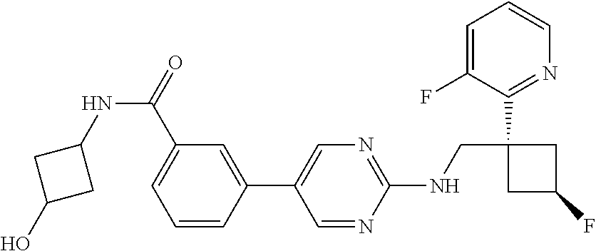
C1=NC(NCC2(C3=NC=CC=C3F)CC(F)C2)=NC=C1C1=CC(C(NC2CC(O)C2)=O)=CC=C1
